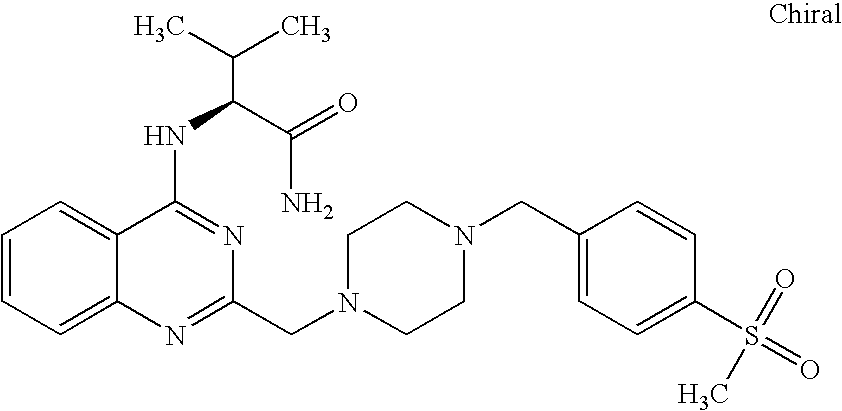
C1=CC=C2C(=C1)C(NC(C(N)=O)C(C)C)=NC(CN1CCN(CC3=CC=C(S(=O)(=O)C)C=C3)CC1)=N2
